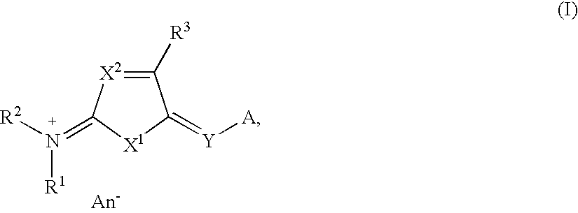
C1([R3])=[X2]C(=[N+]([R2])[R1])[X1]C1=[Y][A]
